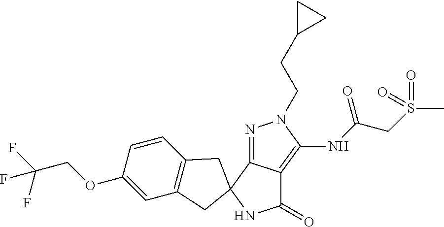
C1=C(OCC(F)(F)F)C=CC2=C1CC1(C2)C2=NN(CCC3CC3)C(NC(CS(C)(=O)=O)=O)=C2C(=O)N1
